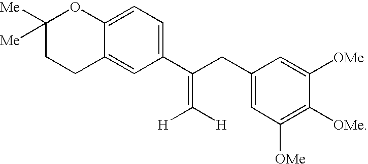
C1([Me])([Me])CCC2=CC(C(CC3=CC([OMe])=C([OMe])C([OMe])=C3)=C([H])[H])=CC=C2O1
